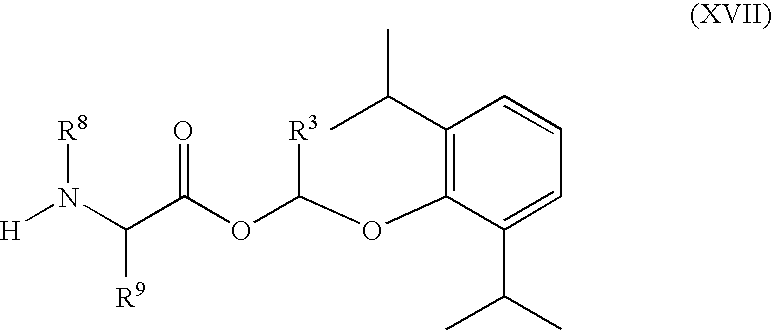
C1(C(C)C)=C(OC(OC(C(N([H])[R8])[R9])=O)[R3])C(C(C)C)=CC=C1
